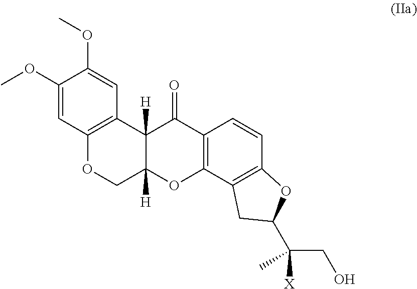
COC1=CC2=C(C=C1OC)C1([H])C([H])(CO2)OC2=C(C1=O)C=CC1=C2CC(C(CO)([X])C)O1
